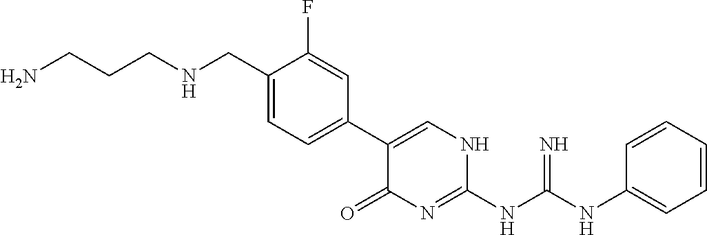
C1(C2=CNC(NC(NC3=CC=CC=C3)=N)=NC2=O)=CC=C(CNCCCN)C(F)=C1
